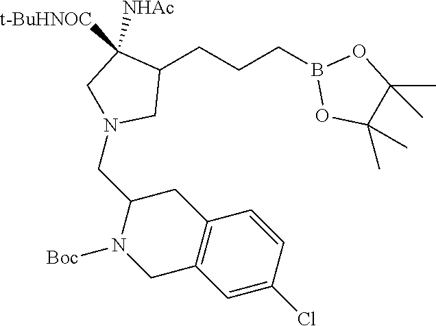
C1(CCCB2OC(C)(C)C(C)(C)O2)C([NHAc])([t-BuHNOC])CN(CC2N([Boc])CC3=C(C2)C=CC(Cl)=C3)C1
